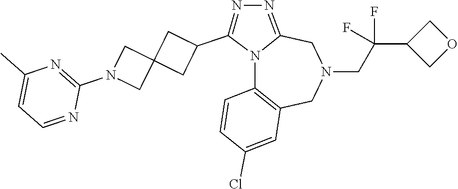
N12C3=C(CN(CC(C4COC4)(F)F)CC1=NN=C2C1CC2(C1)CN(C1=NC(C)=CC=N1)C2)C=C(Cl)C=C3
